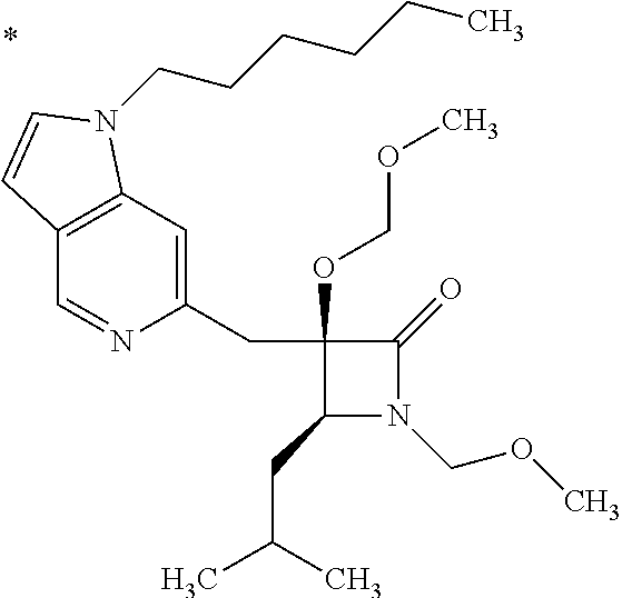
C1(CC(C)C)N(COC)C(=O)C1(CC1=CC2=C(C=N1)C=CN2CCCCCC)OCOC
